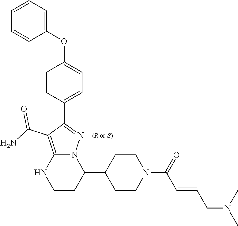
C1=CC(C2=NN3C(=C2C(N)=O)NCCC3C2CCN(C(C=CCN(C)C)=O)CC2)=CC=C1OC1=CC=CC=C1
